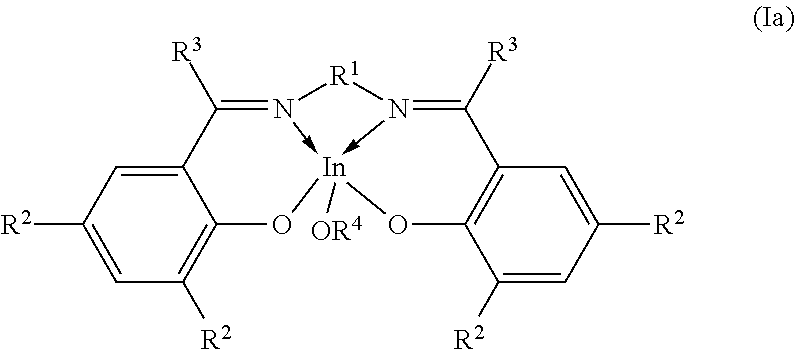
C1=C([R2])C=C2C(=C1[R2])O[In]13([OR4])-N(=C2[R3])[R1]N->1=C([R3])C1=C(C([R2])=CC([R2])=C1)O3
